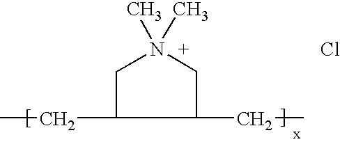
C1C(CC)C(CC)CN1(C)C.Cl
